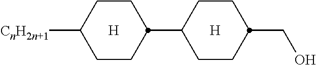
[CnH2n+1]C1CCC(C2CCC(CO)CC2)CC1.[H].[H]
